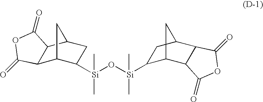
C12C3C([Si](C)(O[Si](C)(C)C4C5C6C(C(C4)C5)C(=O)OC6=O)C)CC(C1C(=O)OC2=O)C3
